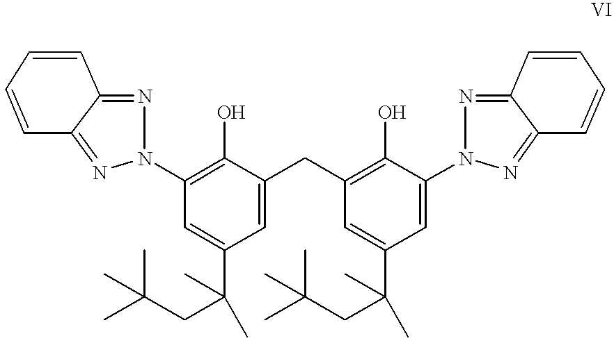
C12=NN(C3=C(O)C(CC4=C(O)C(N5N=C6C(=N5)C=CC=C6)=CC(C(CC(C)(C)C)(C)C)=C4)=CC(C(CC(C)(C)C)(C)C)=C3)N=C1C=CC=C2
